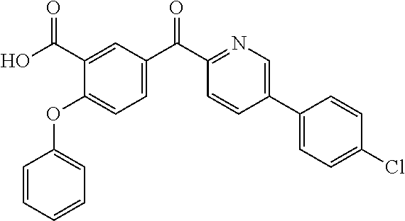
C1=CC=CC=C1OC1=CC=C(C(C2=NC=C(C3=CC=C(Cl)C=C3)C=C2)=O)C=C1C(O)=O
